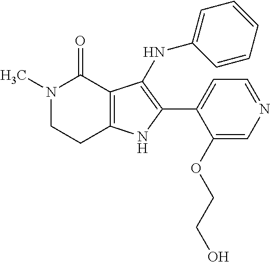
N1(C)CCC2=C(C1=O)C(NC1=CC=CC=C1)=C(C1=CC=NC=C1OCCO)N2
